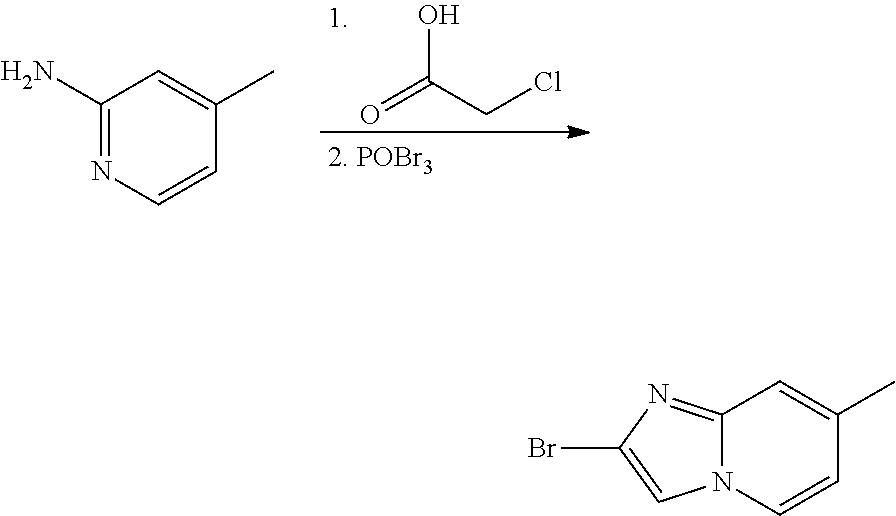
O=C(CCl)O.C1(N)=NC=CC(C)=C1.C12=NC(Br)=CN1C=CC(C)=C2
